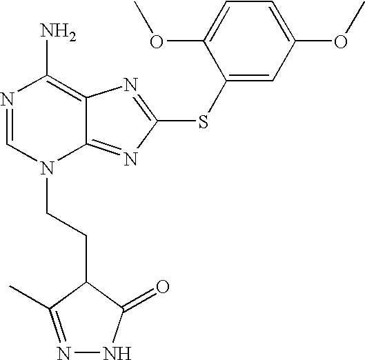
N1=CN(CCC2C(C)=NNC2=O)C2=NC(SC3=CC(OC)=CC=C3OC)=NC2=C1N
